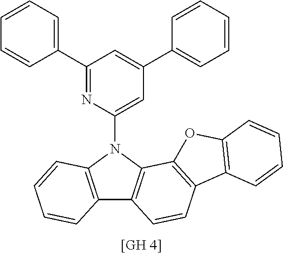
C12=C(N(C3=CC(C4=CC=CC=C4)=CC(C4=CC=CC=C4)=N3)C3=C1C=CC1=C3OC3=C1C=CC=C3)C=CC=C2
